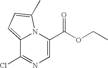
C1=C(C(OCC)=O)N2C(=CC=C2C)C(Cl)=N1
